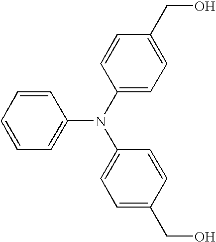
C1=CC=C(N(C2=CC=C(CO)C=C2)C2=CC=C(CO)C=C2)C=C1
